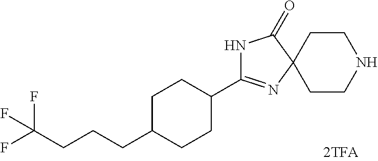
N1C(C2CCC(CCCC(F)(F)F)CC2)=NC2(C1=O)CCNCC2
